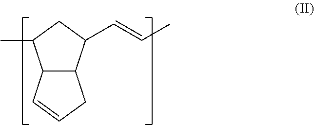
C12C(C(C=CC)CC1C)CC=C2
